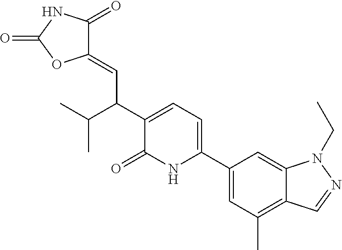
C1(C2=CC=C(C(C(C)C)C=C3C(=O)NC(=O)O3)C(=O)N2)=CC(C)=C2C(=C1)N(CC)N=C2
